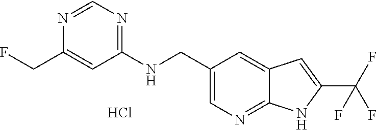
C1(NCC2=CN=C3C(=C2)C=C(C(F)(F)F)N3)=NC=NC(CF)=C1.Cl
